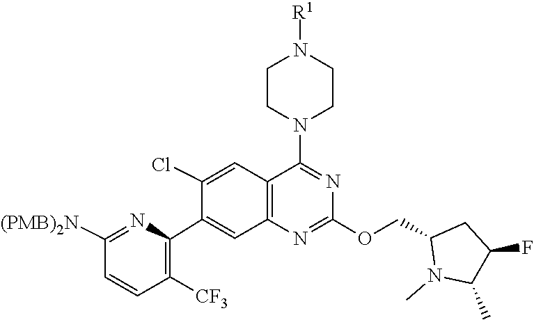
C1(OCC2CC(F)C(C)N2C)=NC2=C(C=C(Cl)C(C3=C([CF3])C=CC([(PMB)2N])=N3)=C2)C(N2CCN([R1])CC2)=N1
